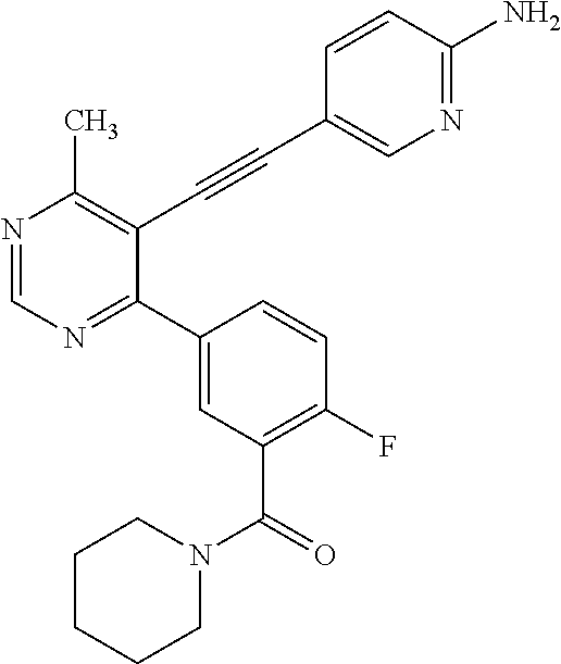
N1=CN=C(C2=CC(C(N3CCCCC3)=O)=C(F)C=C2)C(C#CC2=CN=C(N)C=C2)=C1C
